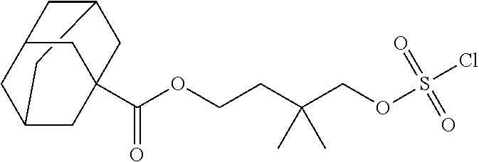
C12CC3CC(CC(C(=O)OCCC(COS(=O)(=O)Cl)(C)C)(C3)C1)C2
